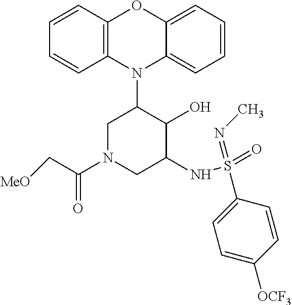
N1(C2CN(C(C[MeO])=O)CC(NS(=O)(=NC)C3=CC=C([OCF3])C=C3)C2O)C2=C(C=CC=C2)OC2=CC=CC=C12
